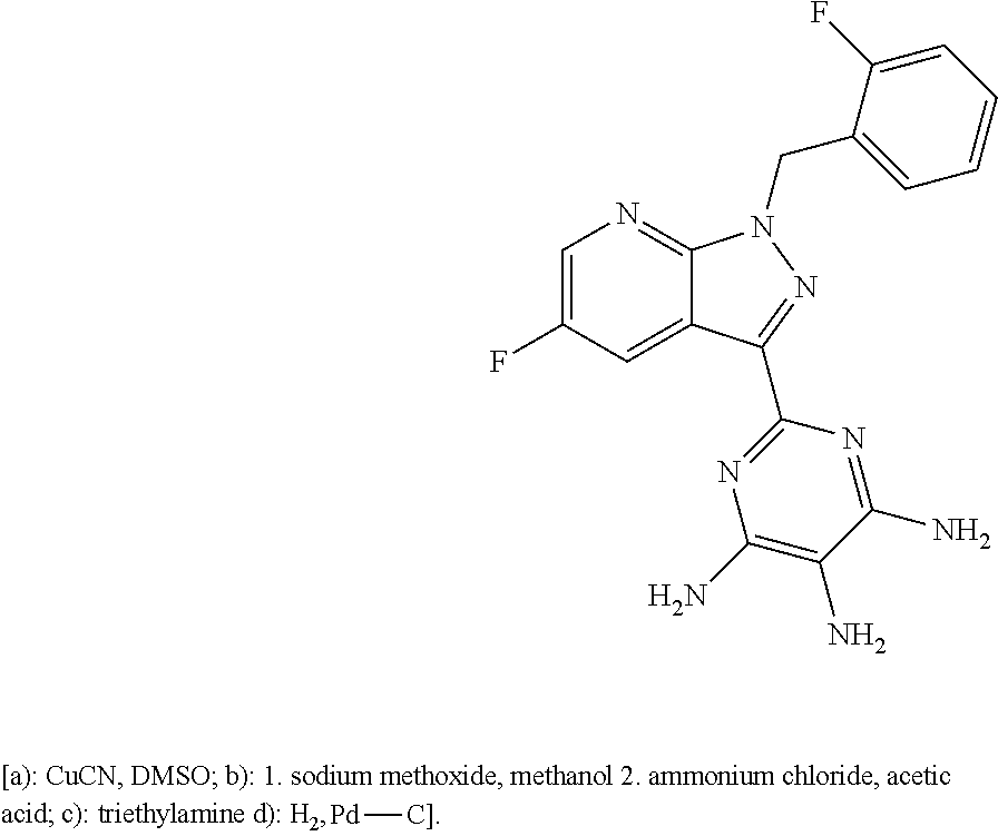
C1=C(F)C=C2C(=N1)N(CC1=CC=CC=C1F)N=C2C1=NC(N)=C(N)C(N)=N1.[Pd][C]]
